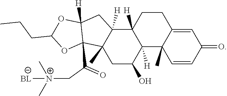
C1=C2C(C)(C=CC1=O)C1([H])C([H])(CC2)C2([H])C(C)(CC1O)C1(C(C[N+](C)(C)[BL])=O)C([H])(C2)OC(CCC)O1
